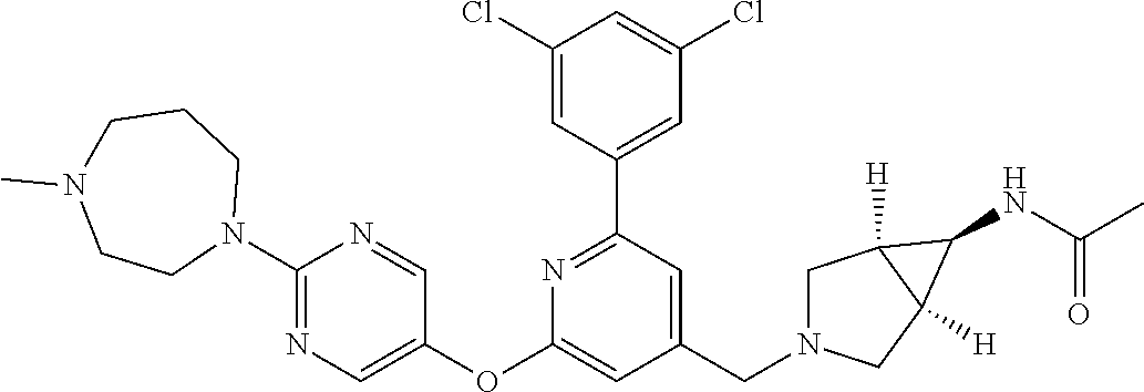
C1(Cl)=CC(C2=NC(OC3=CN=C(N4CCCN(C)CC4)N=C3)=CC(CN3CC4([H])C([H])(C3)C4NC(C)=O)=C2)=CC(Cl)=C1
